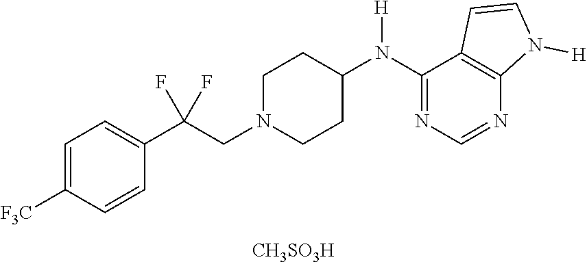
C1=C([F3C])C=CC(C(CN2CCC(N(C3=NC=NC4=C3C=CN4[H])[H])CC2)(F)F)=C1.[CH3SO3H]
